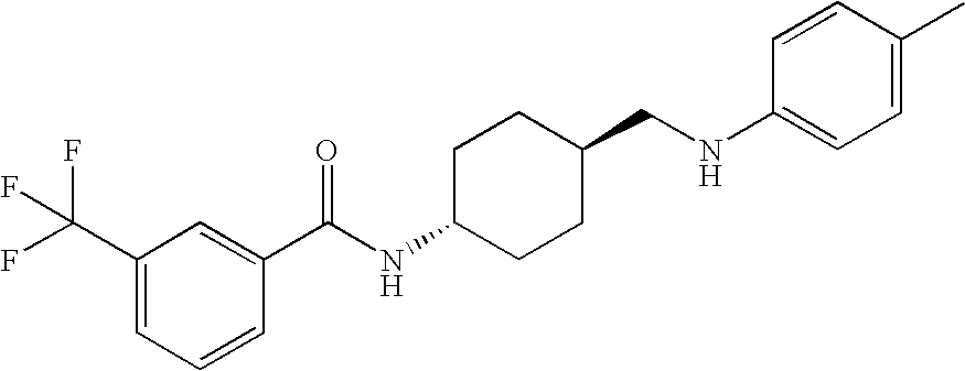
C1(C(F)(F)F)=CC=CC(C(NC2CCC(CNC3=CC=C(C)C=C3)CC2)=O)=C1
